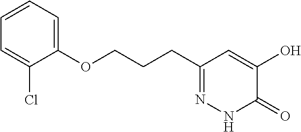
C1(OCCCC2=NNC(=O)C(O)=C2)=CC=CC=C1Cl
